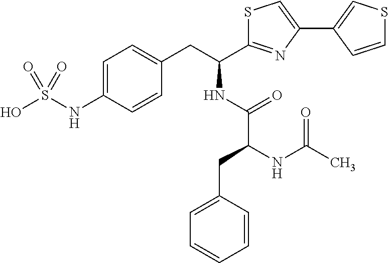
C1=C(NS(O)(=O)=O)C=CC(CC(C2=NC(C3=CSC=C3)=CS2)NC(C(CC2=CC=CC=C2)NC(C)=O)=O)=C1
